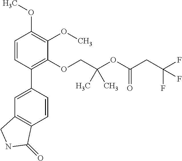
C1=CC(C2=CC3=C(C=C2)C(=O)NC3)=C(OCC(OC(CC(F)(F)F)=O)(C)C)C(OC)=C1OC
